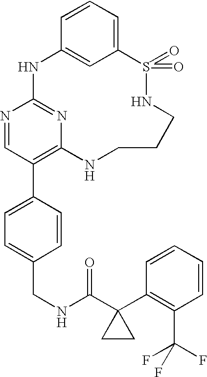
C12=CC=CC(=C1)NC1=NC(=C(C3=CC=C(CNC(C4(C5=C(C(F)(F)F)C=CC=C5)CC4)=O)C=C3)C=N1)NCCCNS2(=O)=O
